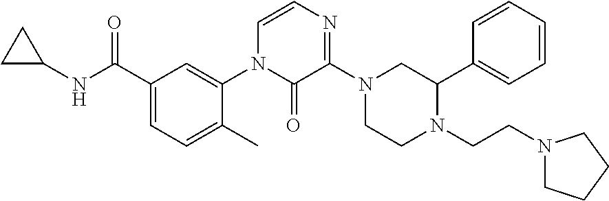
C(C1=CC=C(C)C(N2C(=O)C(N3CC(C4=CC=CC=C4)N(CCN4CCCC4)CC3)=NC=C2)=C1)(=O)NC1CC1
